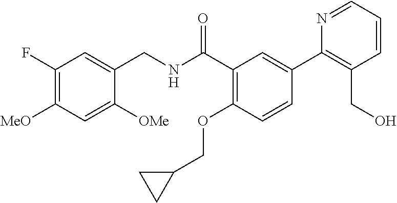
C1([OMe])=CC([MeO])=C(F)C=C1CNC(C1=C(OCC2CC2)C=CC(C2=C(CO)C=CC=N2)=C1)=O
